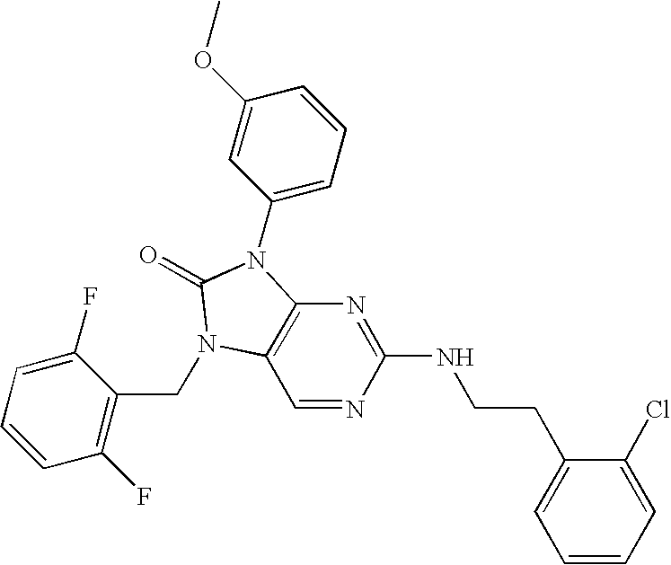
C1(NCCC2=CC=CC=C2Cl)=NC2=C(C=N1)N(CC1=C(F)C=CC=C1F)C(=O)N2C1=CC=CC(OC)=C1
